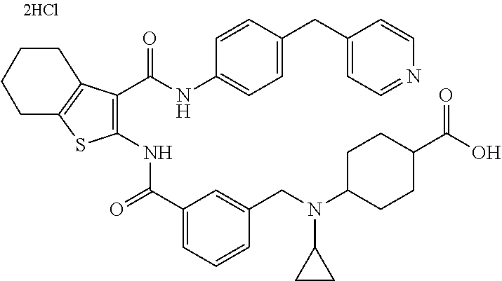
C1(C(=O)NC2=C(C(NC3=CC=C(CC4=CC=NC=C4)C=C3)=O)C3=C(S2)CCCC3)=CC=CC(CN(C2CCC(C(O)=O)CC2)C2CC2)=C1
